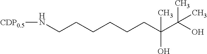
C(CCCCC(O)(C)C(C)(O)C)CN[CDP0.5]
